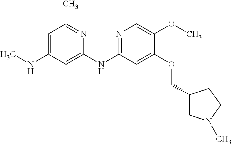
C1=C(NC)C=C(NC2=NC=C(OC)C(OCC3CN(C)CC3)=C2)N=C1C
